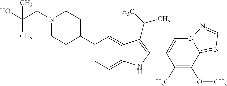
C1(C2CCN(CC(C)(O)C)CC2)=CC=C2C(=C1)C(C(C)C)=C(C1=CN3C(=NC=N3)C(OC)=C1C)N2
